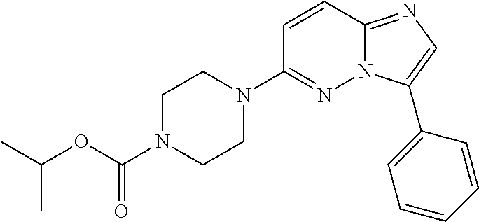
C1N(C(=O)OC(C)C)CCN(C2=NN3C(=NC=C3C3=CC=CC=C3)C=C2)C1
